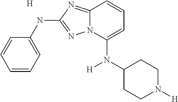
C1=CC=C(NC2=NN3C(=N2)C=CC=C3N(C2CCN([H])CC2)[H])C=C1.[H]
